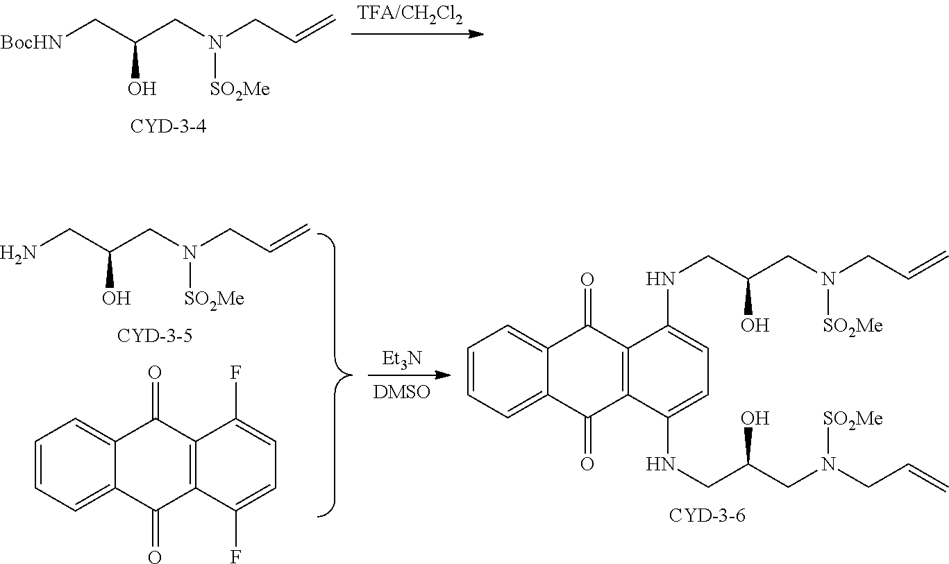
[BocHN]CC(CN(CC=C)[SO2Me])O.NCC(CN(CC=C)[SO2Me])O.[Et3N].C1=CC=C2C(=C1)C(=O)C1=C(C2=O)C(NCC(O)CN([SO2Me])CC=C)=CC=C1NCC(CN([SO2Me])CC=C)O.C1=CC=C2C(=C1)C(=O)C1=C(C2=O)C(F)=CC=C1F
